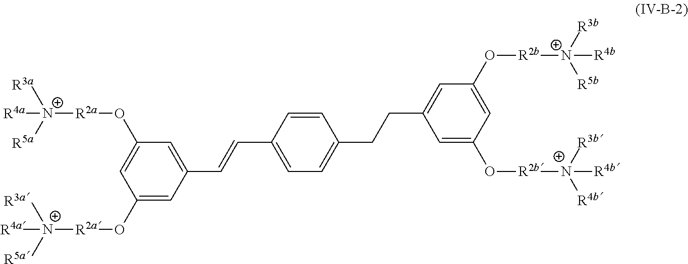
C1(O[R2a][N+]([R3a])([R5a])[R4a])=CC(C=CC2=CC=C(CCC3=CC(O[R2b][N+]([R5b])([R3b])[R4b])=CC(O[R2b][N+]([R4b])([R3b])[R4b])=C3)C=C2)=CC(O[R2a][N+]([R3a])([R5a])[R4a])=C1
